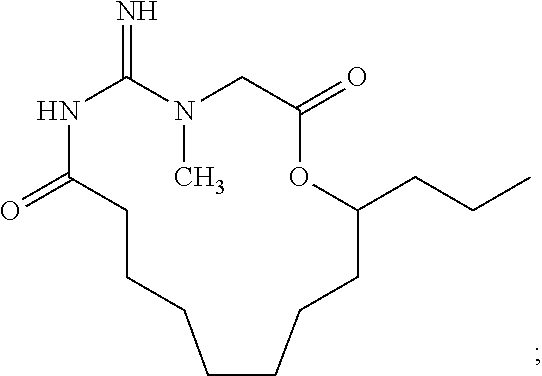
N1C(=O)CCCCCCCC(CCC)OC(=O)CN(C)C1=N
